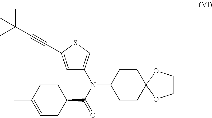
C12(CCC(N(C3=CSC(C#CC(C)(C)C)=C3)C(C3CCC(C)=CC3)=O)CC1)OCCO2
